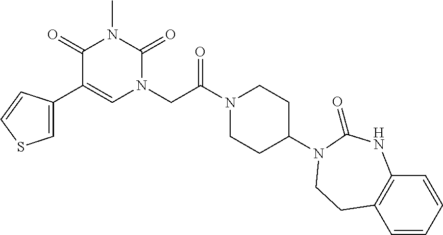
C1(C2=CSC=C2)=CN(CC(N2CCC(N3C(=O)NC4=C(C=CC=C4)CC3)CC2)=O)C(=O)N(C)C1=O
